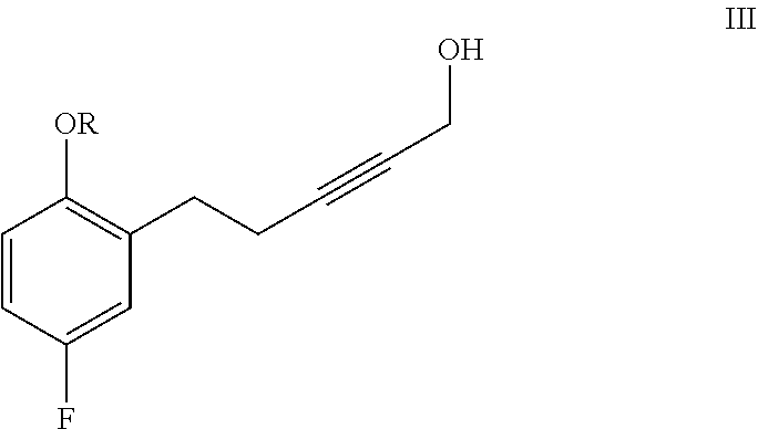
C1=CC(F)=CC(CCC#CCO)=C1[OR]
